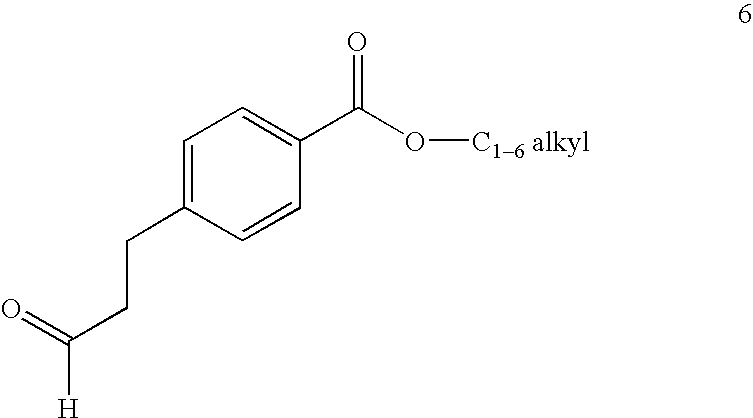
C1=C(CCC([H])=O)C=CC(C(O[C16 alkyl])=O)=C1
